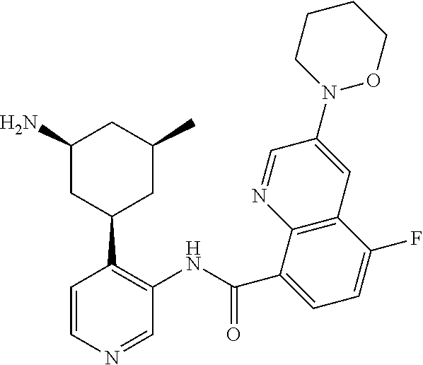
C1=CN=CC(NC(C2=CC=C(F)C3=C2N=CC(N2OCCCC2)=C3)=O)=C1C1CC(C)CC(N)C1
